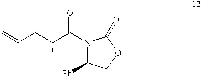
N1(C(CCC=C)=O)C([Ph])COC1=O
